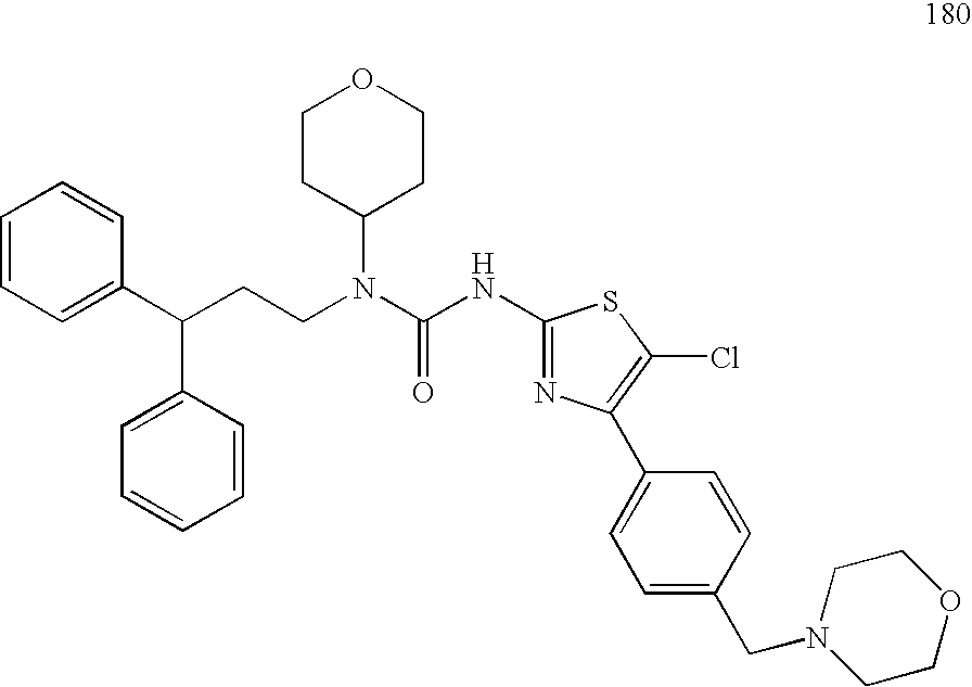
C1=CC=C(C(C2=CC=CC=C2)CCN(C(NC2=NC(C3=CC=C(CN4CCOCC4)C=C3)=C(Cl)S2)=O)C2CCOCC2)C=C1
